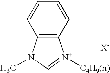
C12=C(N(C)C=[N+]1[C4H9(n)])C=CC=C2.[X-]
